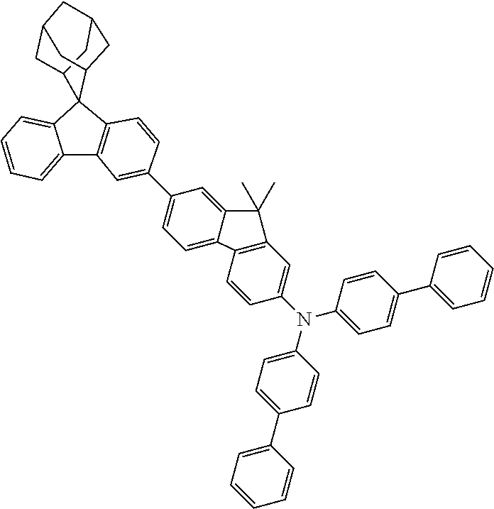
C1=C2C3(C4CC5CC(CC3C5)C4)C3=C(C2=CC=C1)C=C(C1=CC=C2C(=C1)C(C)(C)C1=C2C=CC(N(C2=CC=C(C4=CC=CC=C4)C=C2)C2=CC=C(C4=CC=CC=C4)C=C2)=C1)C=C3
